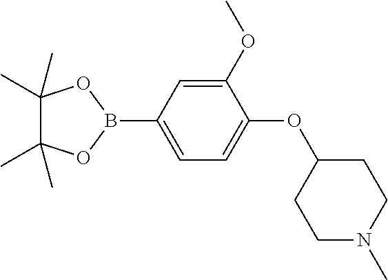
C1(OC)=CC(B2OC(C)(C)C(C)(C)O2)=CC=C1OC1CCN(C)CC1
